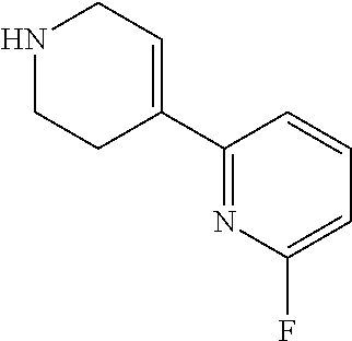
C1(C2=CCNCC2)=NC(F)=CC=C1
